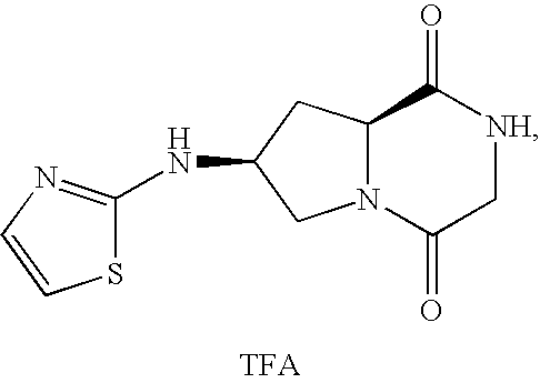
C12N(C(=O)C[NH]C1=O)CC(NC1=NC=CS1)C2
